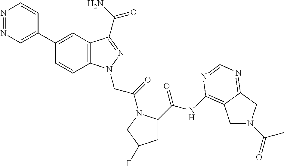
N1=NC=C(C2=CC3=C(C=C2)N(CC(=O)N2C(C(=O)NC4=C5CN(C(C)=O)CC5=NC=N4)CC(F)C2)N=C3C(N)=O)C=C1
